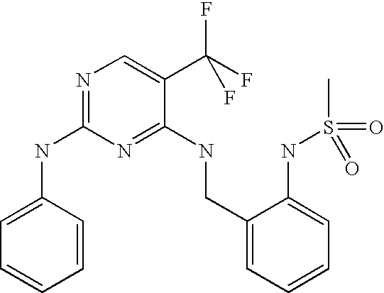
C1(CNC2=NC(NC3=CC=CC=C3)=NC=C2C(F)(F)F)=CC=CC=C1NS(C)(=O)=O
